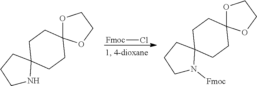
[Fmoc]Cl.C1NC2(CC1)CCC1(CC2)OCCO1.C1N([Fmoc])C2(CC1)CCC1(CC2)OCCO1
